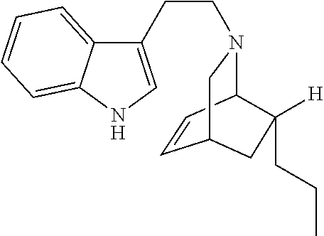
C12=CC=CC=C1NC=C2CCN1C2C=CC(C1)CC2([H])CCC
